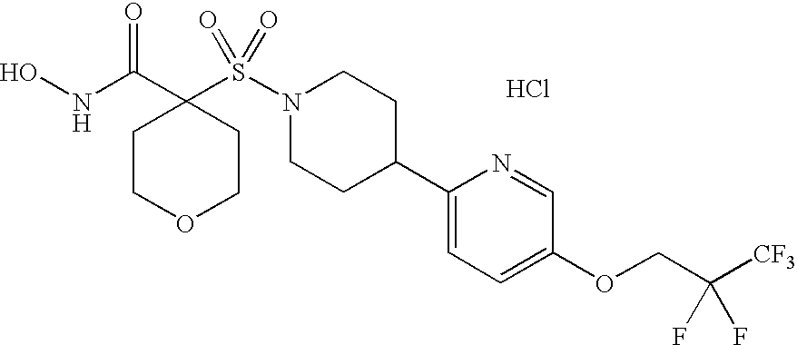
Cl.ONC(C1(S(N2CCC(C3=CC=C(OCC([CF3])(F)F)C=N3)CC2)(=O)=O)CCOCC1)=O
